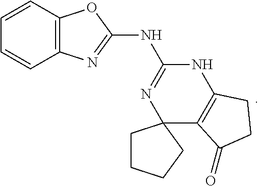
C1=CC=CC2=C1OC(NC1=NC3(C4=C(N1)CCC4=O)CCCC3)=N2
